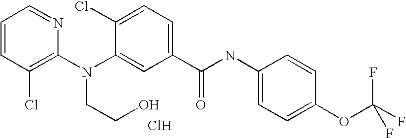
C1=CC(Cl)=C(N(C2=CC(C(NC3=CC=C(OC(F)(F)F)C=C3)=O)=CC=C2Cl)CCO)N=C1.Cl
